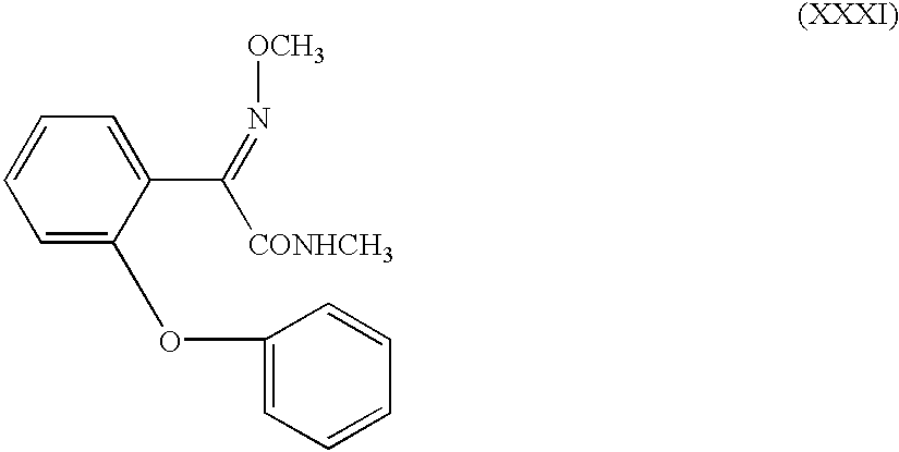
C1=C(OC2=CC=CC=C2)C(C(=N[OCH3])[CONHCH3])=CC=C1
